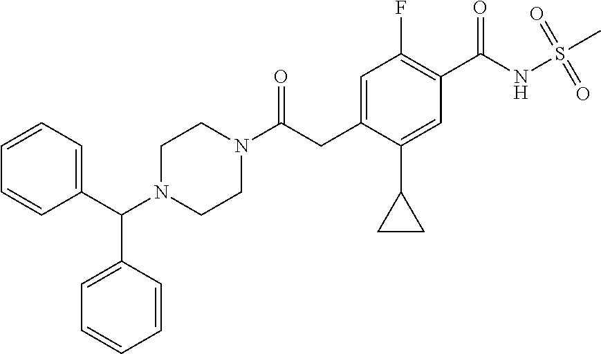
C1=CC=CC(C(N2CCN(C(CC3=CC(F)=C(C(=O)NS(=O)(=O)C)C=C3C3CC3)=O)CC2)C2=CC=CC=C2)=C1
